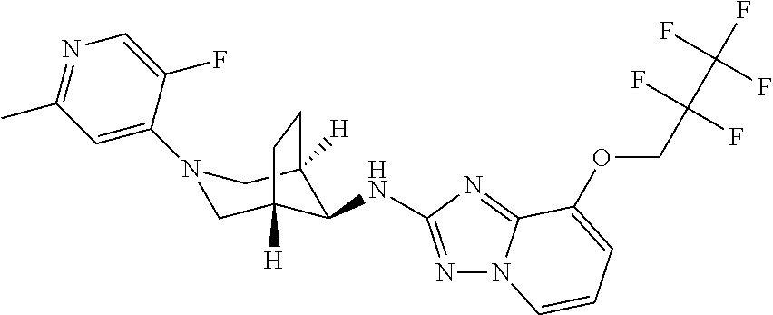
N1(C2=CC(C)=NC=C2F)CC2([H])C(NC3=NN4C(=N3)C(OCC(C(F)(F)F)(F)F)=CC=C4)C([H])(C1)CC2
